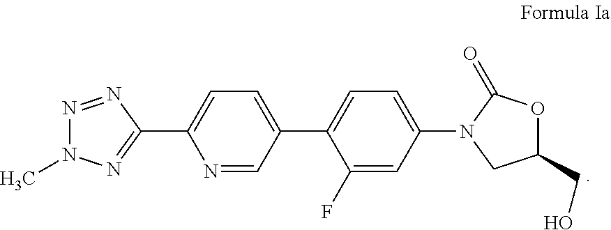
N1=NC(C2=CC=C(C3=CC=C(N4C(=O)OC(CO)C4)C=C3F)C=N2)=NN1C
